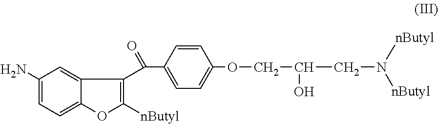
C1(N)=CC=C2C(=C1)C(C(C1=CC=C(OCC(CN([nButyl])[nButyl])O)C=C1)=O)=C([nButyl])O2
